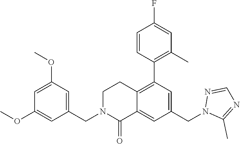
C1(OC)=CC(OC)=CC(CN2C(=O)C3=CC(CN4C(C)=NC=N4)=CC(C4=C(C)C=C(F)C=C4)=C3CC2)=C1
